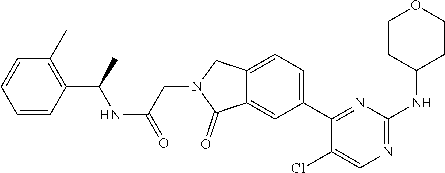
C12=CC=C(C3=NC(NC4CCOCC4)=NC=C3Cl)C=C1C(=O)N(CC(NC(C1=C(C)C=CC=C1)C)=O)C2
